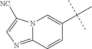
C12=NC=C([NC])N1C=C(C(C)(C)C)C=C2
